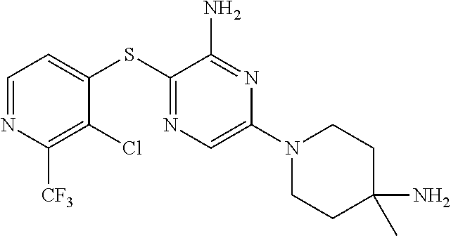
C1=NC([CF3])=C(Cl)C(SC2=NC=C(N3CCC(N)(C)CC3)N=C2N)=C1
